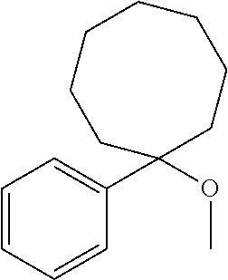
C1=CC=CC(C2(OC)CCCCCCC2)=C1
